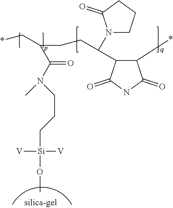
C1(*)C(=O)NC(=O)C1C(CCC(C*)C(N(C)CCC[Si]([V])([V])OC)=O)N1CCCC1=O
